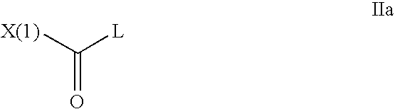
[X(1)]C([L])=O
